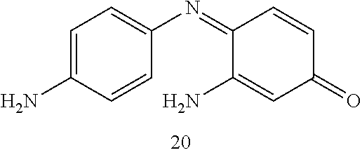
C1=C(N)C=CC(N=C2C(N)=CC(=O)C=C2)=C1
